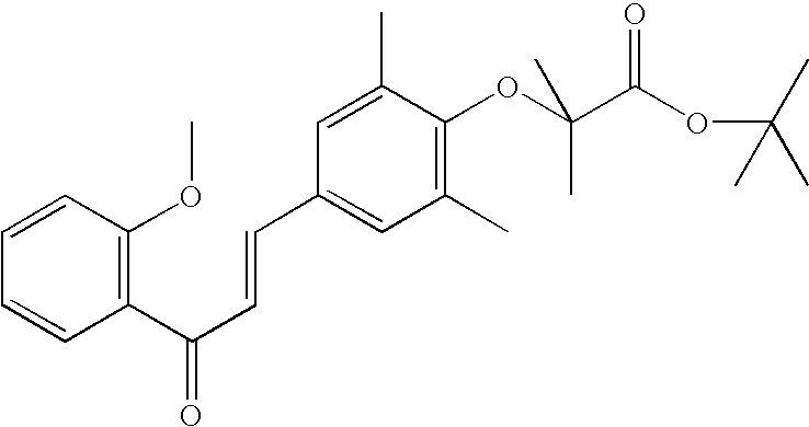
C1=CC(OC)=C(C(C=CC2=CC(C)=C(OC(C)(C(OC(C)(C)C)=O)C)C(C)=C2)=O)C=C1
